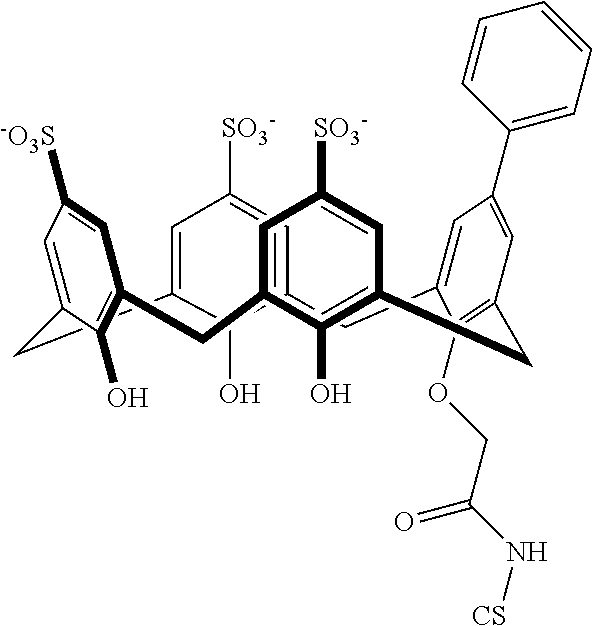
C12=CC([SO3-])=CC(=C1O)CC1=CC(C3=CC=CC=C3)=CC(=C1OCC(=O)N[CS])CC1=C(O)C(=CC([SO3-])=C1)CC1=C(O)C(=CC([-O3S])=C1)C2
